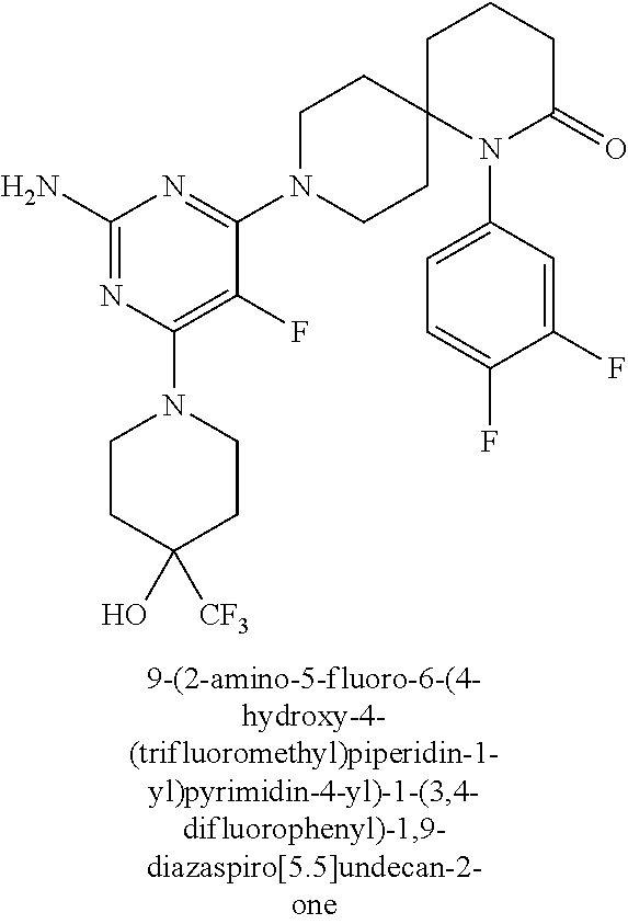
C1(N)=NC(N2CCC(O)([CF3])CC2)=C(F)C(N2CCC3(CC2)N(C2=CC=C(F)C(F)=C2)C(=O)CCC3)=N1
